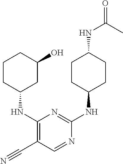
C1CC(NC2=C(C#N)C=NC(NC3CCC(NC(C)=O)CC3)=N2)CC(O)C1
